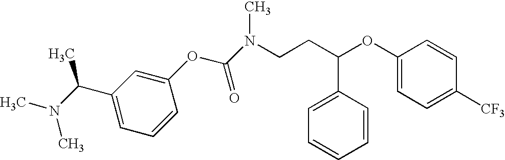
C1(C(C)N(C)C)=CC=CC(OC(=O)N(C)CCC(C2=CC=CC=C2)OC2=CC=C([CF3])C=C2)=C1
